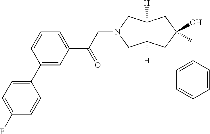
C12([H])C([H])(CC(CC3=CC=CC=C3)(O)C1)CN(CC(C1=CC=CC(C3=CC=C(F)C=C3)=C1)=O)C2
